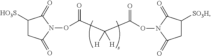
C1([HO3S])CC(=O)N(OC(=O)C(C(ON2C(=O)CC([SO3H])C2=O)=O)([H])[H])C1=O
